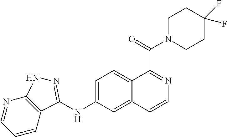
N1=CC=CC2=C1NN=C2NC1=CC=C2C(=C1)C=CN=C2C(=O)N1CCC(F)(F)CC1
